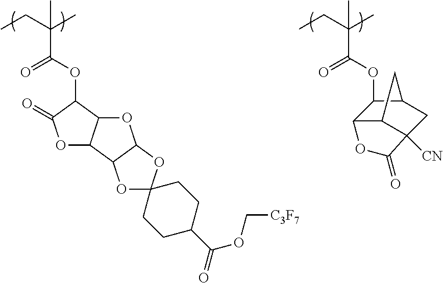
C(C(C)(C(OC1C(=O)OC2C1OC1C2OC2(O1)CCC(C(=O)OC[C3F7])CC2)=O)C)C.C(C(C)(C)C(OC1C2C3C([CN])(CC1C3)C(=O)O2)=O)C
